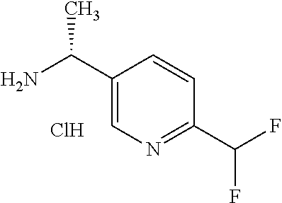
NC(C1=CN=C(C(F)F)C=C1)C.Cl
